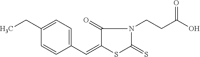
C1(C=C2C(=O)N(CCC(O)=O)C(=S)S2)=CC=C(CC)C=C1
